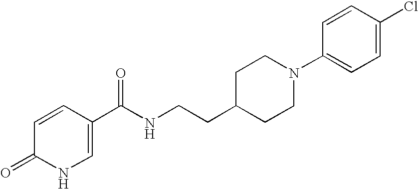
N1C=C(C(NCCC2CCN(C3=CC=C(Cl)C=C3)CC2)=O)C=CC1=O
